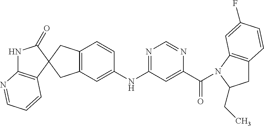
N1C2=C(C=CC=N2)C2(C1=O)CC1=C(C2)C=C(NC2=NC=NC(C(=O)N3C4=C(CC3CC)C=CC(F)=C4)=C2)C=C1
